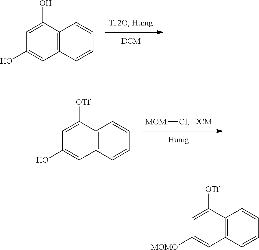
C1(O)=CC2=C(C(O)=C1)C=CC=C2.[MOM]Cl.C1(O)=CC2=C(C([OTf])=C1)C=CC=C2.C1([MOMO])=CC2=C(C([OTf])=C1)C=CC=C2
